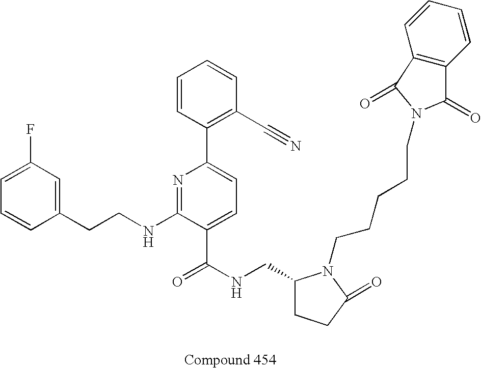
C1=CC(CCNC2=NC(C3=C(C#N)C=CC=C3)=CC=C2C(NCC2CCC(=O)N2CCCCCN2C(=O)C3=C(C2=O)C=CC=C3)=O)=CC(F)=C1
